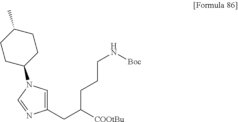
C1(CC([COOtBu])CCCN[Boc])=CN(C2CCC(C)CC2)C=N1
